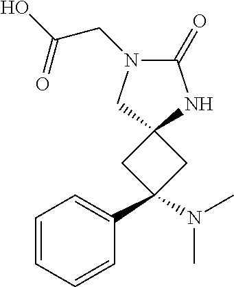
C1=CC=CC(C2(N(C)C)CC3(C2)NC(=O)N(CC(O)=O)C3)=C1
